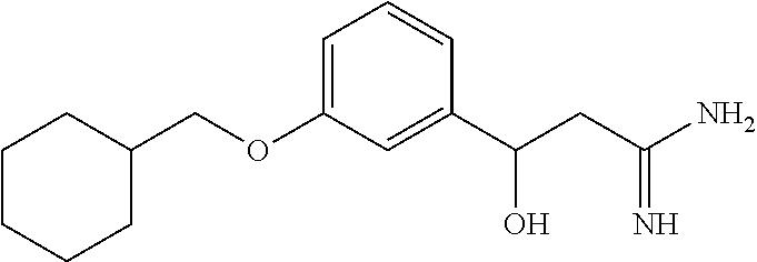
C1CCCC(COC2=CC=CC(C(CC(N)=N)O)=C2)C1
